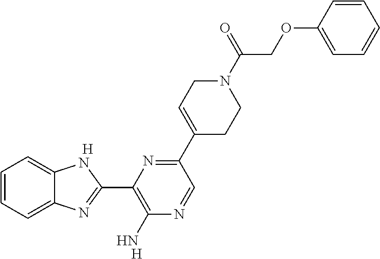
C1=CC=C2C(=C1)NC(C1=C(N)N=CC(C3=CCN(C(COC4=CC=CC=C4)=O)CC3)=N1)=N2.[H].[H]
